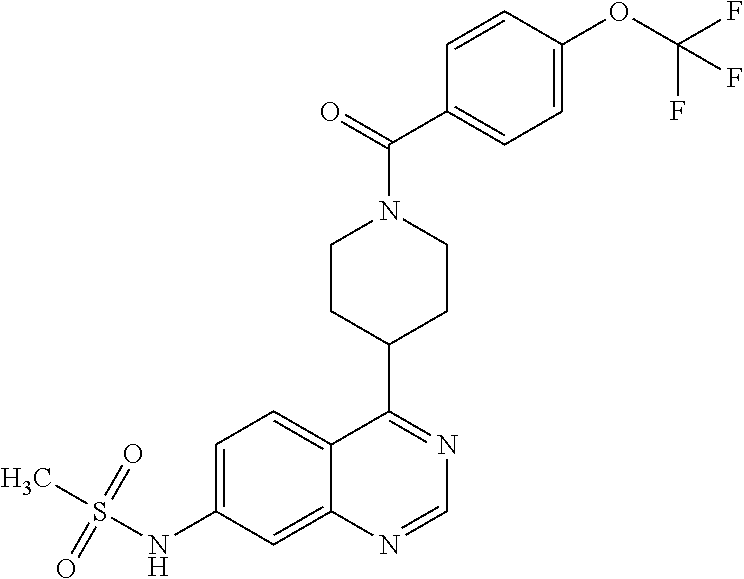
C12=CC(NS(C)(=O)=O)=CC=C1C(C1CCN(C(=O)C3=CC=C(OC(F)(F)F)C=C3)CC1)=NC=N2
